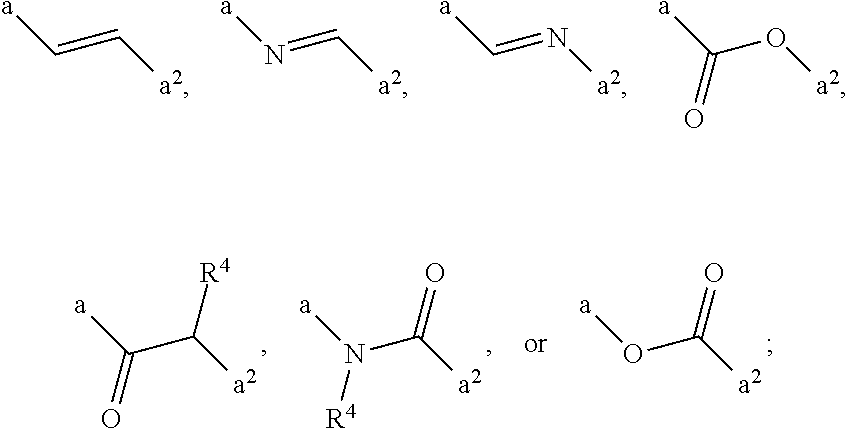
[a]C=C[a2].[a]N=C[a2].[a]C=N[a2].[a]C(O[a2])=O.[a]C(C([a2])[R4])=O.[a]N(C([a2])=O)[R4].[a]OC([a2])=O
